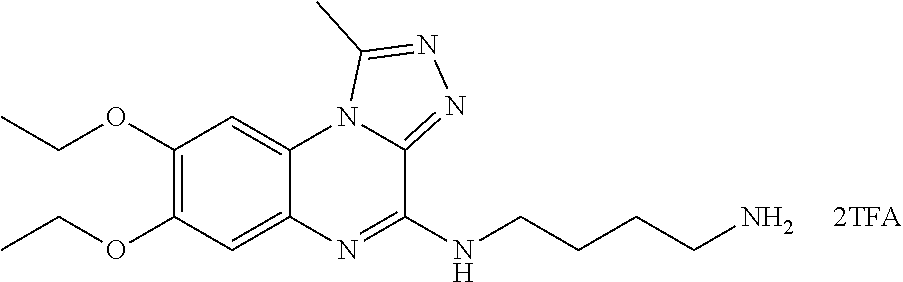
C1(OCC)=C(OCC)C=C2C(=C1)N1C(=NN=C1C)C(NCCCCN)=N2
